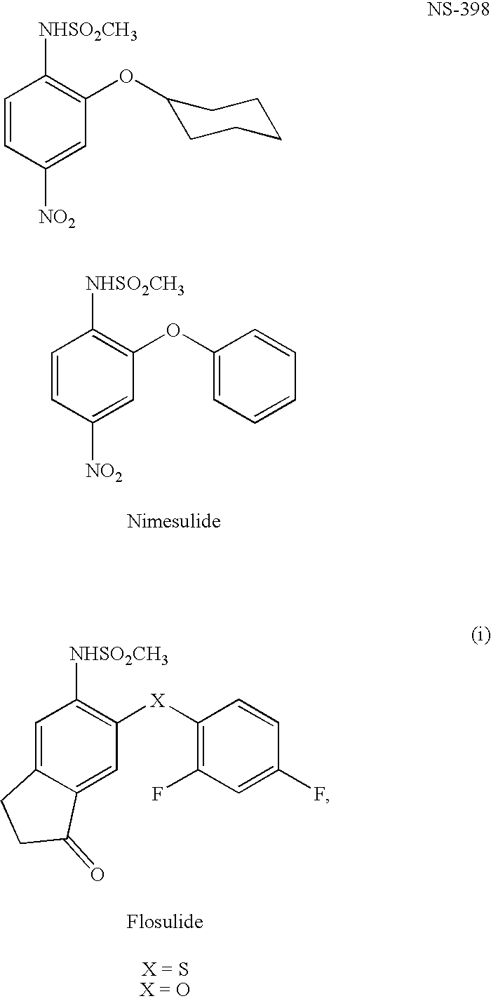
C1=CC([NO2])=CC(OC2=CC=CC=C2)=C1[NHSO2CH3].C1=C2C(=CC([X]C3=C(F)C=C(F)C=C3)=C1[NHSO2CH3])C(=O)CC2.C1=CC([NO2])=CC(OC2CCCCC2)=C1[NHSO2CH3]
